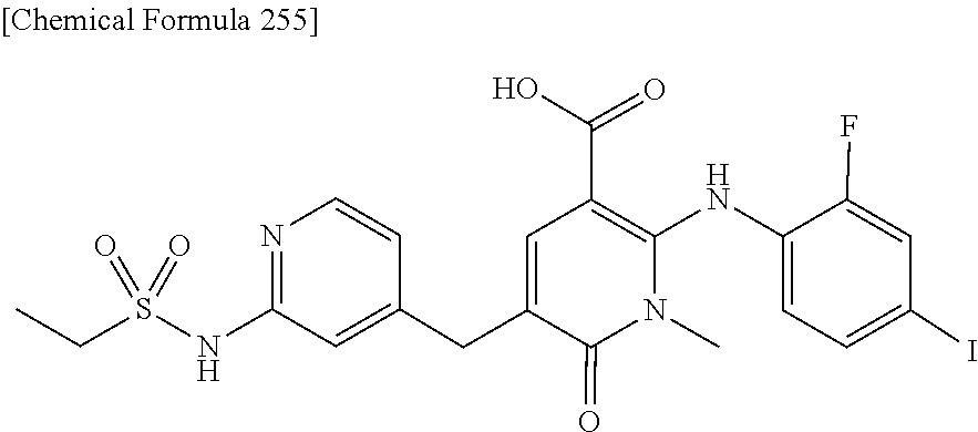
O=S(=O)(CC)NC1=NC=CC(CC2=CC(C(O)=O)=C(NC3=CC=C(I)C=C3F)N(C)C2=O)=C1
